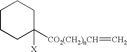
C1CCC([X])([CO2(CH2)nCH]=C)CC1
